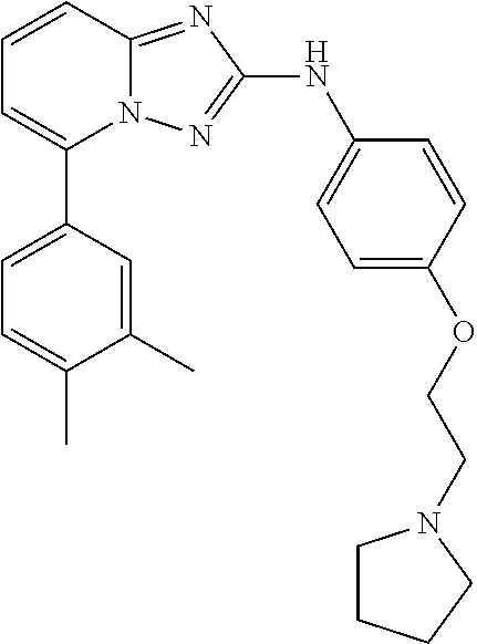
C1=CC2=NC(NC3=CC=C(OCCN4CCCC4)C=C3)=NN2C(C2=CC=C(C)C(C)=C2)=C1
